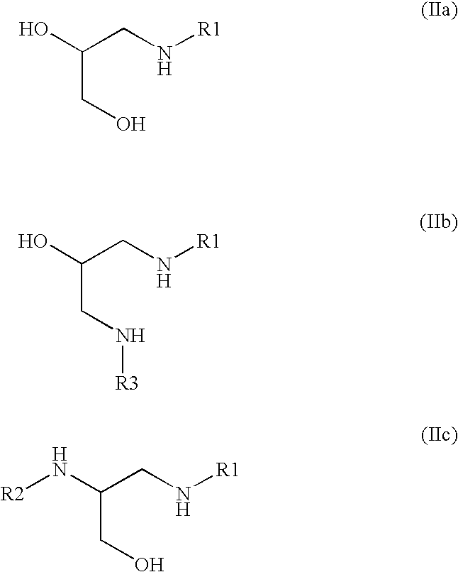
C(CO)(CN[R1])O.C(CN[R3])(CN[R1])O.C(CO)(CN[R1])N[R2]
